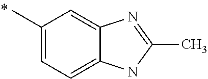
CC1=CC=C2C(=C1)N=C(C)N2
